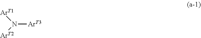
N([ArT3])([ArT1])[ArT2]
